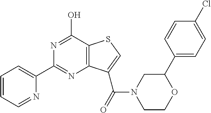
N1=C(O)C2=C(N=C1C1=CC=CC=N1)C(C(N1CCOC(C3=CC=C(Cl)C=C3)C1)=O)=CS2
